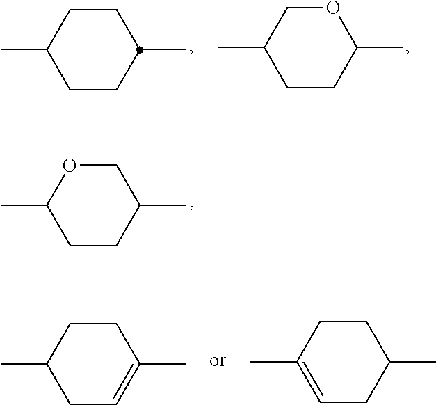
O1CC(C)CCC1C.C1CC(C)CCC1C.C1OC(C)CCC1C.C1CC(C)=CCC1C.C1CC(C)CC=C1C
